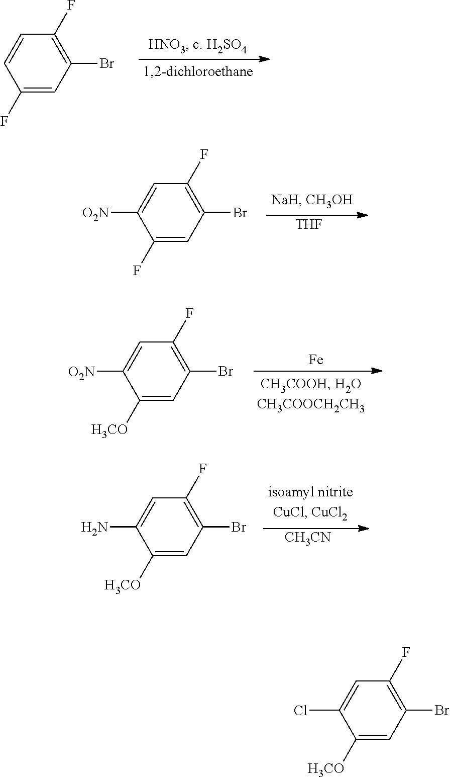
C1(F)=CC(Br)=C(F)C=C1.C1(F)=CC(Br)=C(F)C=C1[O2N].[THF].C1([H3CO])=CC(Br)=C(F)C=C1[O2N].[Fe].C1([H3CO])=CC(Br)=C(F)C=C1N.[CH3CN].C1([H3CO])=CC(Br)=C(F)C=C1Cl
